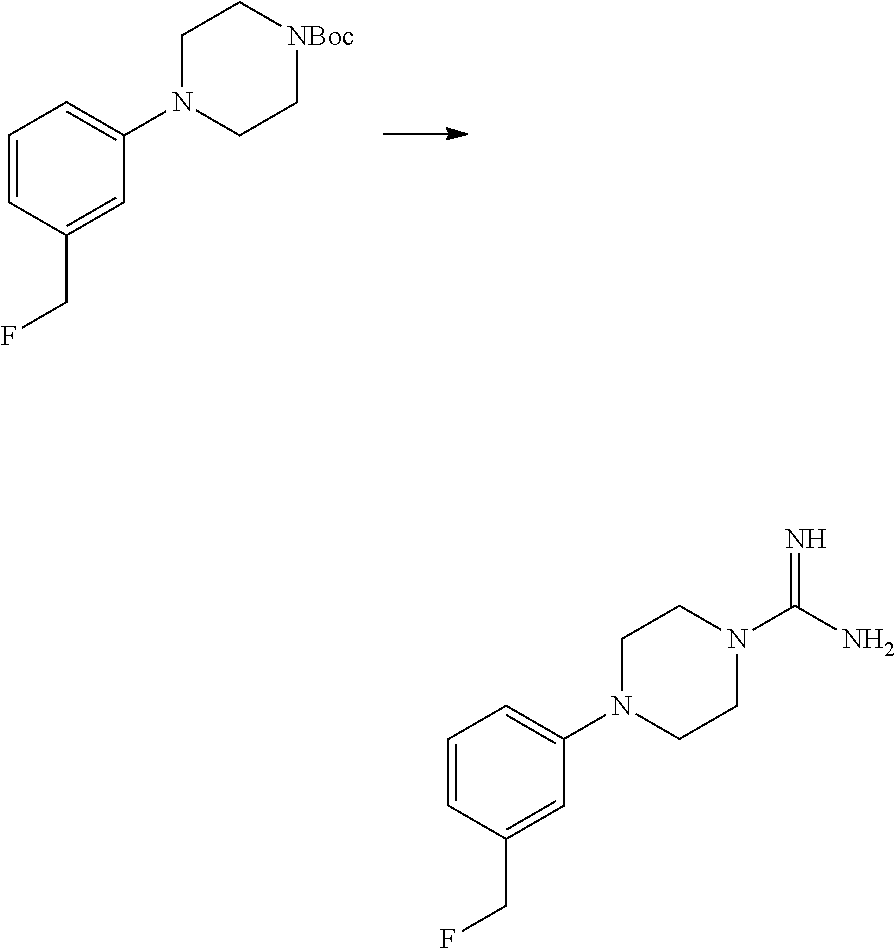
C1=CC(CF)=CC(N2CC[NBoc]CC2)=C1.C1=CC(CF)=CC(N2CCN(C(N)=N)CC2)=C1
